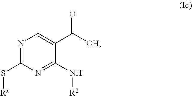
N1=C(S[Rx])N=C(N[R2])C(C([OH])=O)=C1
